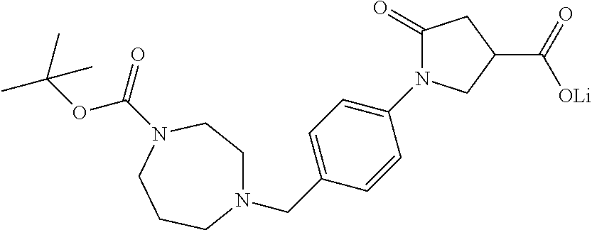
C1(=O)N(C2=CC=C(CN3CCN(C(=O)OC(C)(C)C)CCC3)C=C2)CC(C(=O)[OLi])C1
